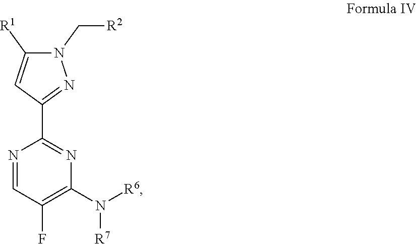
C1=NC(C2=NN(C[R2])C([R1])=C2)=NC(N([R6])[R7])=C1F
